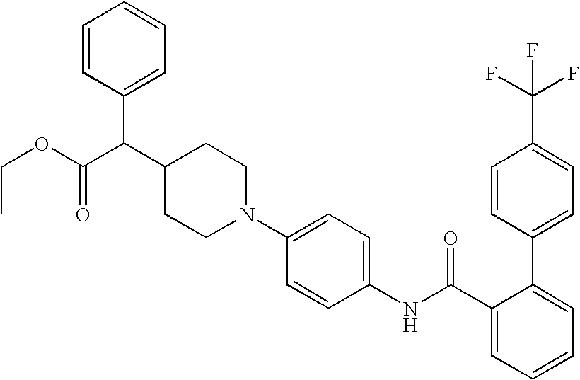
C1=C(C(F)(F)F)C=CC(C2=CC=CC=C2C(NC2=CC=C(N3CCC(C(C4=CC=CC=C4)C(OCC)=O)CC3)C=C2)=O)=C1
